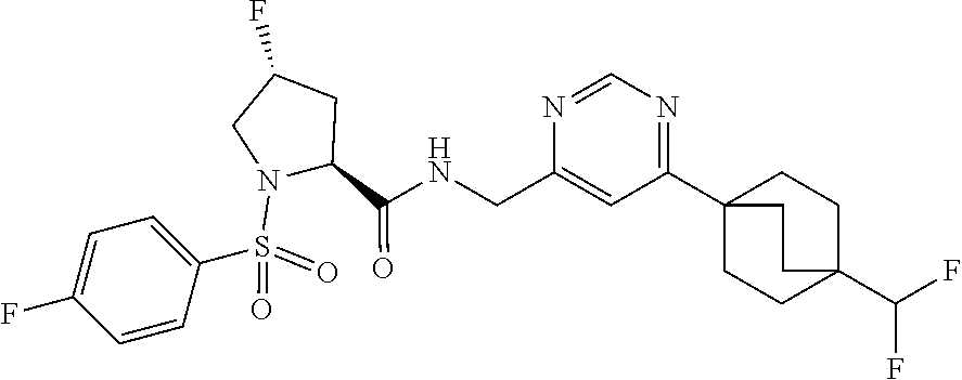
C1(C(NCC2=CC(C34CCC(C(F)F)(CC3)CC4)=NC=N2)=O)CC(F)CN1S(=O)(=O)C1=CC=C(F)C=C1
